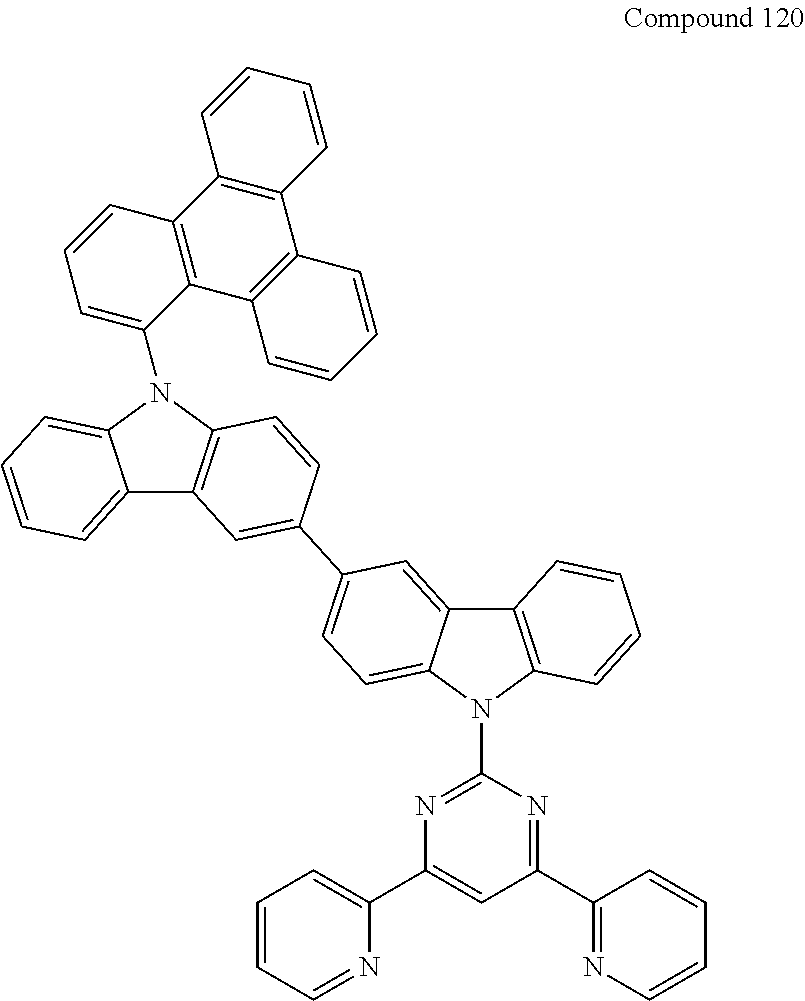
C1(N2C3=CC=CC=C3C3=C2C=CC(C2=CC=C4C(=C2)C2=C(N4C4=NC(C5=CC=CC=N5)=CC(C5=NC=CC=C5)=N4)C=CC=C2)=C3)=CC=CC2=C1C1=C(C3=C2C=CC=C3)C=CC=C1
